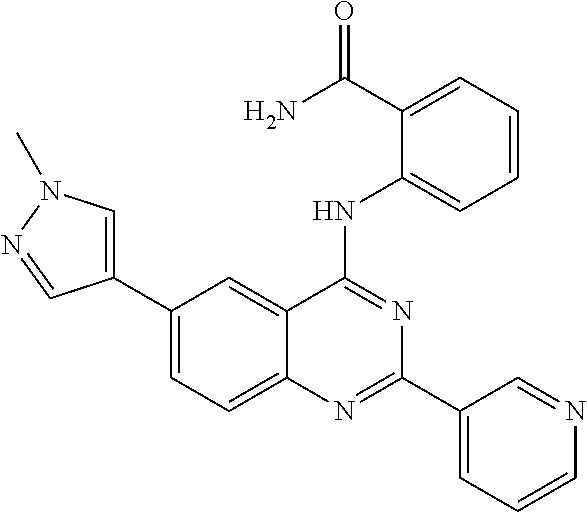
C1(C2=CN(C)N=C2)=CC=C2C(=C1)C(NC1=CC=CC=C1C(N)=O)=NC(C1=CC=CN=C1)=N2
